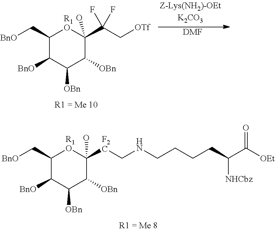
C1(C[BnO])C([BnO])C([OBn])C([OBn])C(O)([F2C]CNCCCCC(C([OEt])=O)[NHCbz])[R1O]1.C1(C[BnO])C([BnO])C([OBn])C([OBn])C(O)(C(C[OTf])(F)F)[R1O]1.[DMF]
